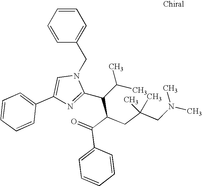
C1=CC=CC(CN2C=C(C3=CC=CC=C3)N=C2C(C(C(=O)C2=CC=CC=C2)CC(CN(C)C)(C)C)C(C)C)=C1
